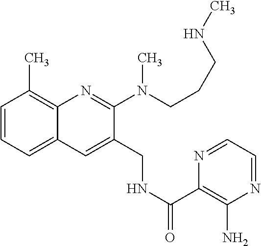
C1=CC=C2C(=C1C)N=C(N(C)CCCNC)C(CNC(C1=C(N)N=CC=N1)=O)=C2
